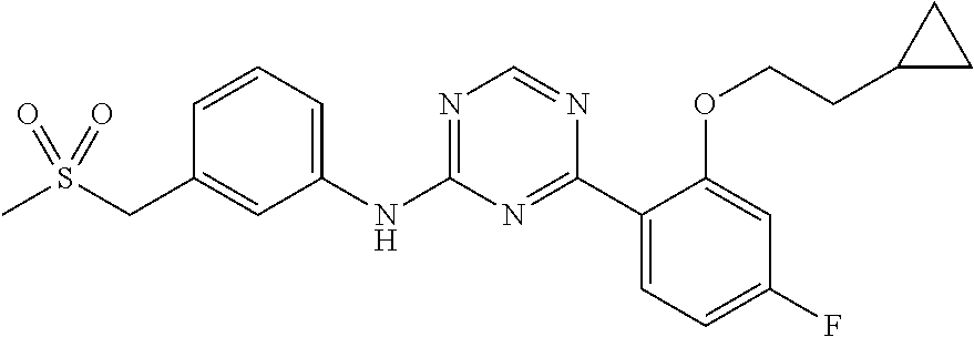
C1(NC2=NC=NC(C3=CC=C(F)C=C3OCCC3CC3)=N2)=CC=CC(CS(C)(=O)=O)=C1
